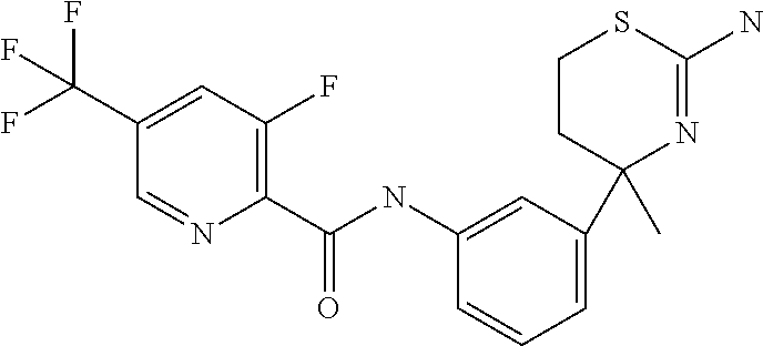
C1CC(C)(C2=CC=CC(NC(=O)C3=C(F)C=C(C(F)(F)F)C=N3)=C2)N=C(N)S1
